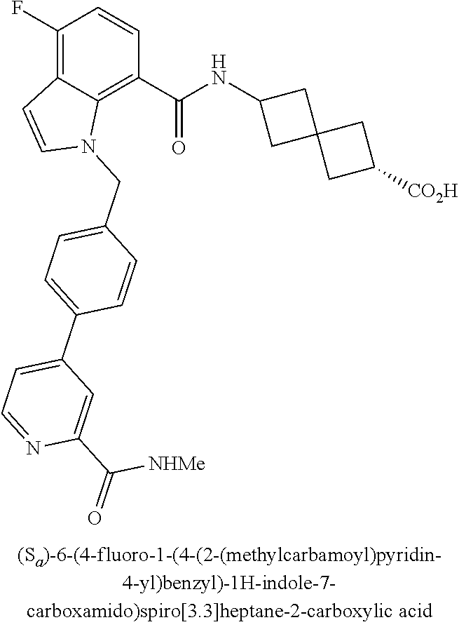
C1(F)=C2C(=C(C(NC3CC4(C3)CC([CO2H])C4)=O)C=C1)N(CC1=CC=C(C3=CC=NC(C(=O)[NHMe])=C3)C=C1)C=C2
